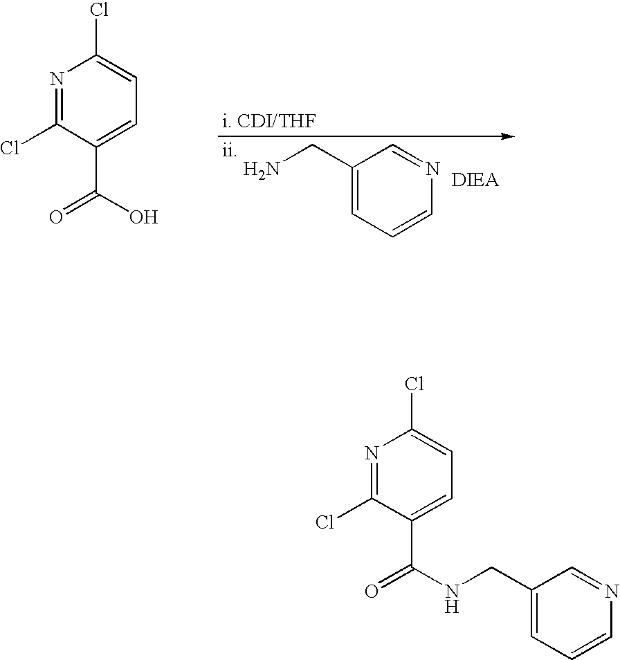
C1(CN)=CC=CN=C1.N1=C(Cl)C(C(O)=O)=CC=C1Cl.N1=C(Cl)C(C(NCC2=CC=CN=C2)=O)=CC=C1Cl
